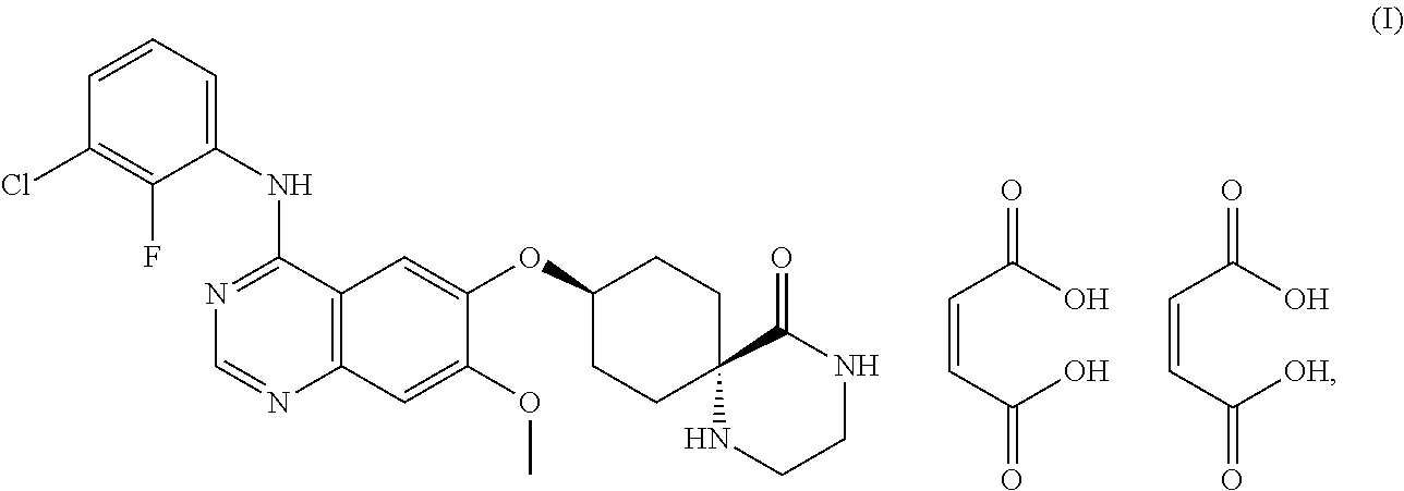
C1(OC2=CC3=C(C=C2OC)N=CN=C3NC2=CC=CC(Cl)=C2F)CCC2(CC1)NCCNC2=O.C(=CC(O)=O)C(O)=O.C(=CC([OH])=O)C(O)=O
